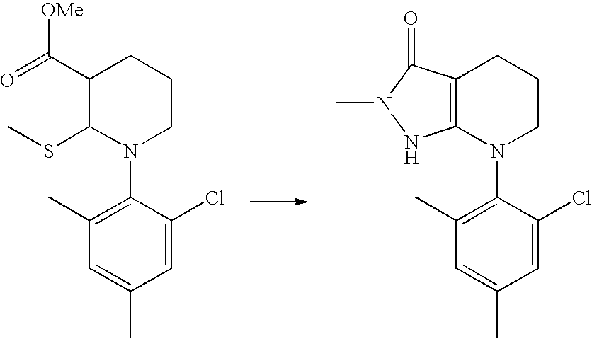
C1(C)=C(N2CCCC(C(=O)[OMe])C2SC)C(Cl)=CC(C)=C1.C1(C)=C(N2CCCC3=C2NN(C)C3=O)C(Cl)=CC(C)=C1
